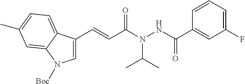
C1=C(C=CC(N(NC(C2=CC(F)=CC=C2)=O)C(C)C)=O)C2=CC=C(C)C=C2N1[Boc]
